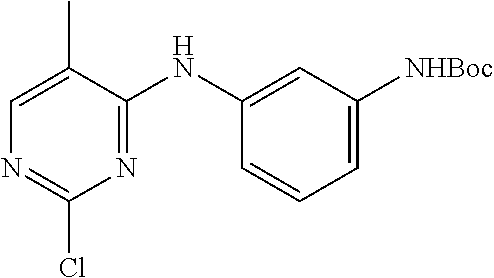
C1(Cl)=NC=C(C)C(NC2=CC([NHBoc])=CC=C2)=N1
